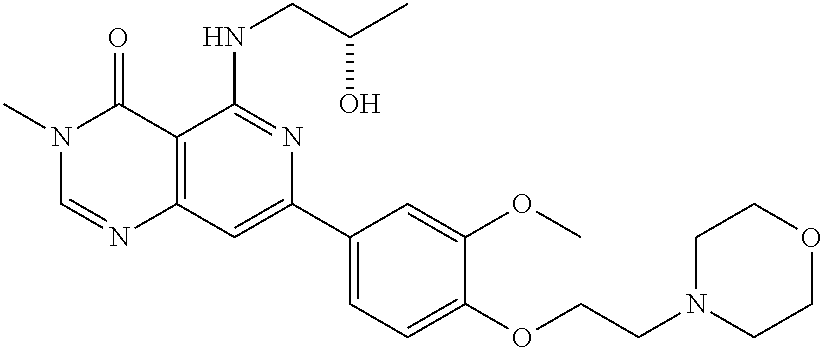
C12=C(C=C(C3=CC=C(OCCN4CCOCC4)C(OC)=C3)N=C1NCC(C)O)N=CN(C)C2=O
